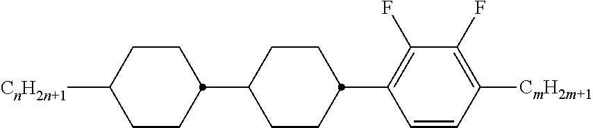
C1CC(C2CCC(C3=C(F)C(F)=C([CmH2m+1])C=C3)CC2)CCC1[CnH2n+1]
